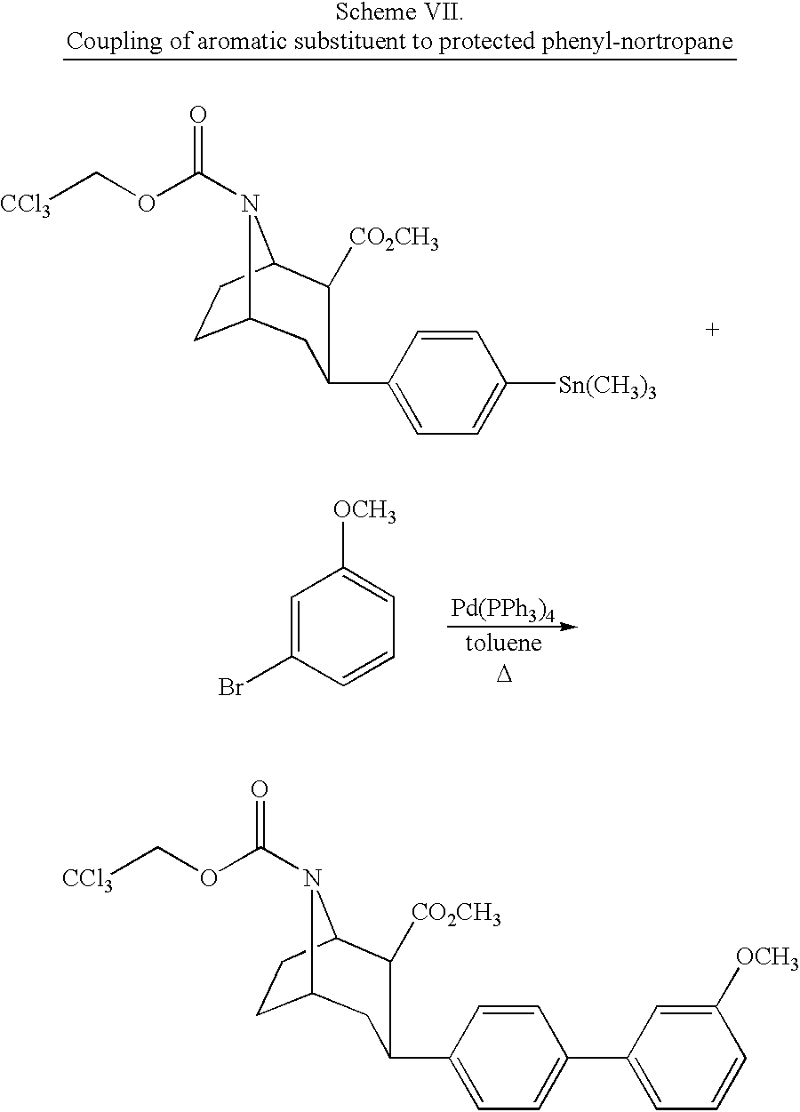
C1=C(Br)C=CC=C1[OCH3].C12CCC(N1C(OC[CCl3])=O)C([CO2CH3])C(C1=CC=C([Sn(CH3)3])C=C1)C2.[Pd(PPh3)4].C12CCC(N1C(OC[CCl3])=O)C([CO2CH3])C(C1=CC=C(C3=CC=CC([OCH3])=C3)C=C1)C2
